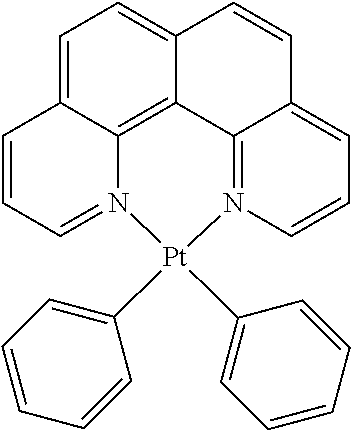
C1=C2C3=C4C(=C1)C=CC1=CC=CN(=C41)[Pt](C1=CC=CC=C1)(C1=CC=CC=C1)N3=CC=C2
